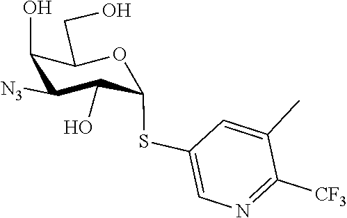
OC1C(SC2=CN=C([CF3])C(C)=C2)OC(CO)C(O)C1[N3]
